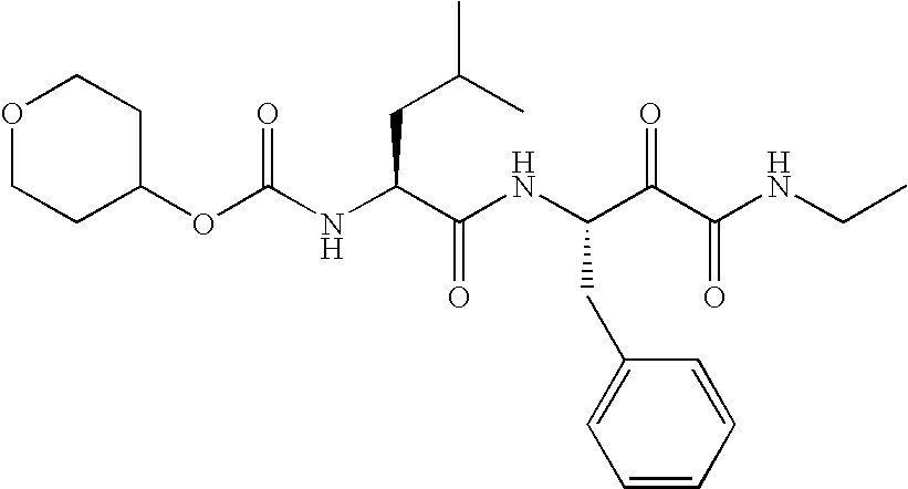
O(C(NC(C(NC(C(C(NCC)=O)=O)CC1=CC=CC=C1)=O)CC(C)C)=O)C1CCOCC1
